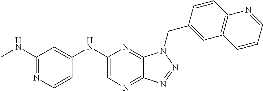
C1(NC2=CC(NC)=NC=C2)=CN=C2C(=N1)N(CC1=CC3=C(C=C1)N=CC=C3)N=N2
